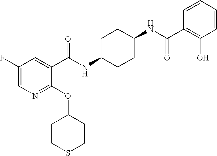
C1(F)=CN=C(OC2CCSCC2)C(C(NC2CCC(NC(=O)C3=C(O)C=CC=C3)CC2)=O)=C1
